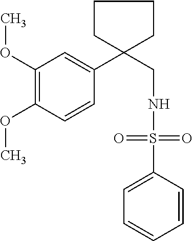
C1=CC(OC)=C(OC)C=C1C1(CNS(C2=CC=CC=C2)(=O)=O)CCCC1
